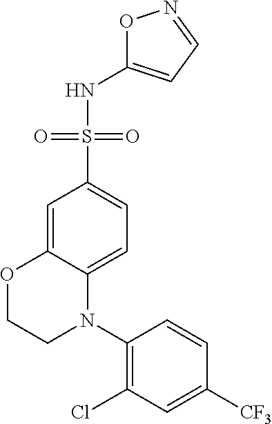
C1(N2C3=CC=C(S(NC4=CC=NO4)(=O)=O)C=C3OCC2)=C(Cl)C=C([CF3])C=C1
